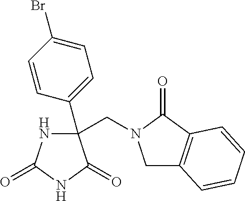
C(N1CC2=C(C1=O)C=CC=C2)C1(C2=CC=C(Br)C=C2)NC(=O)NC1=O
